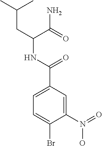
C(CC(NC(C1=CC=C(Br)C(N(=O)O)=C1)=O)C(=O)N)(C)C
